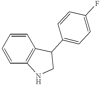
C1=CC2=C(C=C1)C(C1=CC=C(F)C=C1)CN2
